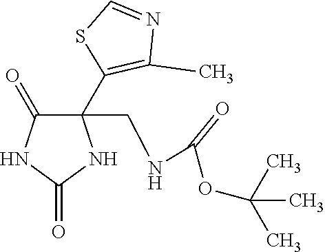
C1(C2=C(C)N=CS2)(CNC(OC(C)(C)C)=O)C(=O)NC(=O)N1
